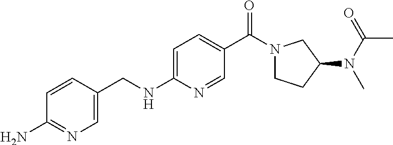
C1=CC(CNC2=CC=C(C(N3CCC(N(C(=O)C)C)C3)=O)C=N2)=CN=C1N
